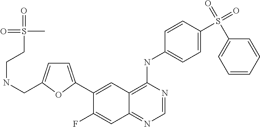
O=S(=O)(C)CCNCC1=CC=C(C2=CC3=C(NC4=CC=C(S(C5=CC=CC=C5)(=O)=O)C=C4)N=CN=C3C=C2F)O1
